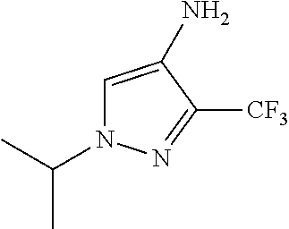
C1=C(N)C([CF3])=NN1C(C)C
